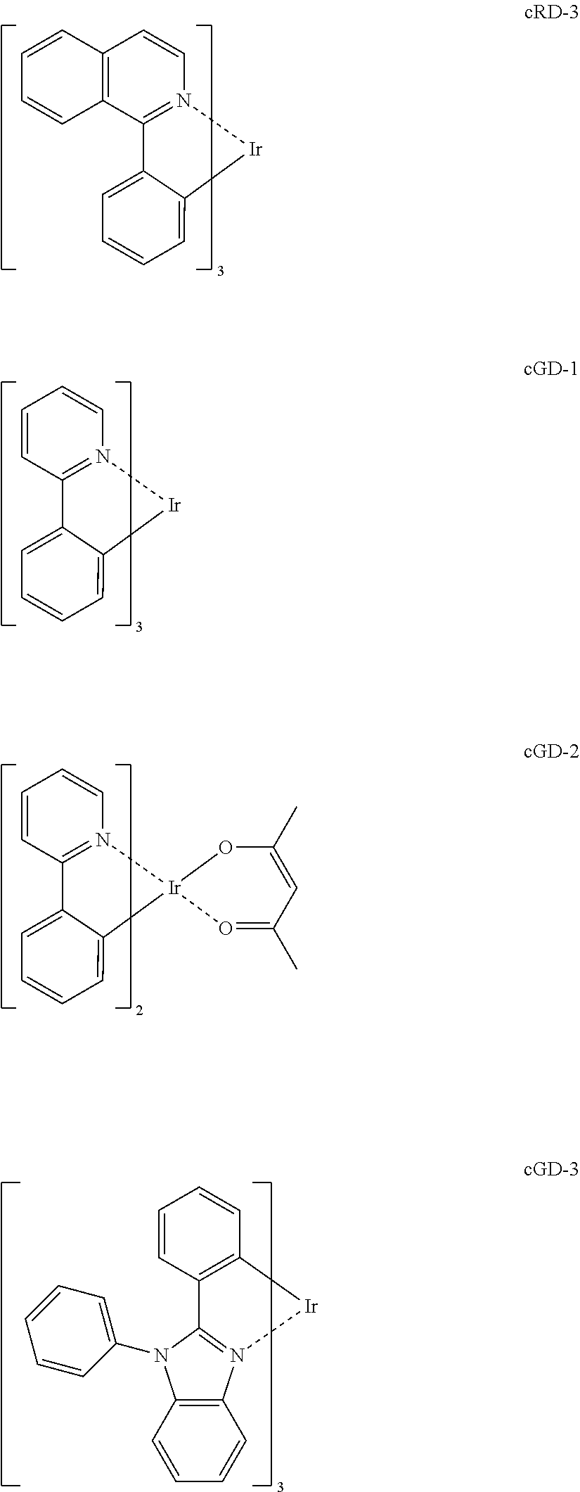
C12=C(C3=N(C=C1)[Ir]C1=CC=CC=C31)C=CC=C2.C1=CC2=N(C=C1)[Ir]C1=CC=CC=C21.C1=CC2=N(C=C1)[Ir]1(C3=CC=CC=C23)O=C(C)C=C(C)O1.C1=CC2=C(C=C1)[Ir]N1=C2N(C2=CC=CC=C2)C2=C1C=CC=C2
